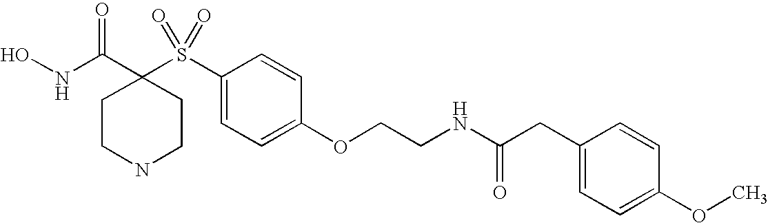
N(C(C1(S(C2=CC=C(OCCNC(=O)CC3=CC=C(OC)C=C3)C=C2)(=O)=O)CCNCC1)=O)O
